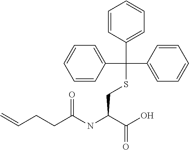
C1=CC(C(C2=CC=CC=C2)(C2=CC=CC=C2)SCC(NC(CCC=C)=O)C(O)=O)=CC=C1
